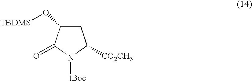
C1(O[TBDMS])CC([CO2CH3])N([tBoc])C1=O
